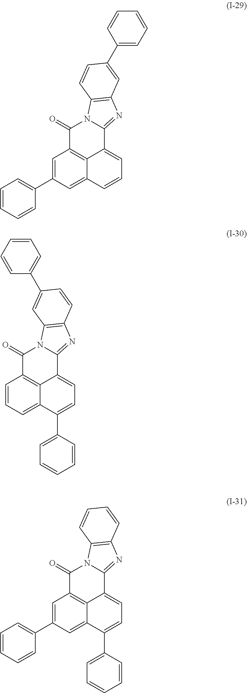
C1(=O)C2=C3C(=CC=CC3=CC(C3=CC=CC=C3)=C2)C2=NC3=C(N12)C=CC(C1=CC=CC=C1)=C3.C1(=O)C2=C3C(=CC=C(C4=CC=CC=C4)C3=CC(C3=CC=CC=C3)=C2)C2=NC3=C(N12)C=CC=C3.C1(=O)C2=C3C(=CC=C(C4=CC=CC=C4)C3=CC=C2)C2=NC3=C(N12)C=C(C1=CC=CC=C1)C=C3
